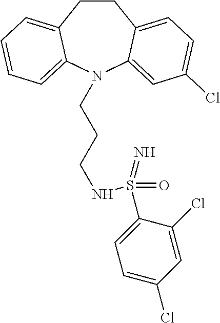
C1CC2=CC=C(Cl)C=C2N(CCCNS(C2=CC=C(Cl)C=C2Cl)(=O)=N)C2=CC=CC=C12
